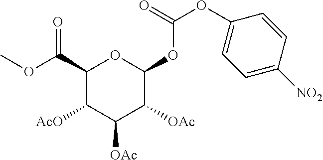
C1(C(OC)=O)C([AcO])C([OAc])C([OAc])C(OC(=O)OC2=CC=C([NO2])C=C2)O1
